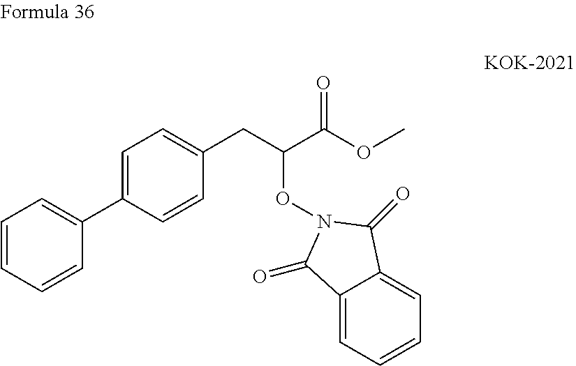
C1(C2=CC=CC=C2)=CC=C(CC(C(OC)=O)ON2C(=O)C3=CC=CC=C3C2=O)C=C1
